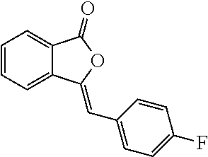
C1=CC=C2C(=C1)C(=O)OC2=CC1=CC=C(F)C=C1
